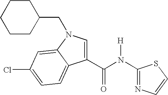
N1=C(N(C(C2=CN(CC3CCCCC3)C3=CC(Cl)=CC=C23)=O)[H])SC=C1
